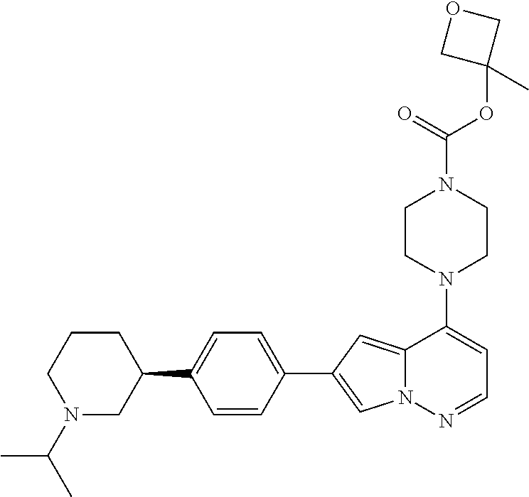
N1(C2=CC=NN3C2=CC(C2=CC=C(C4CCCN(C(C)C)C4)C=C2)=C3)CCN(C(OC2(C)COC2)=O)CC1
